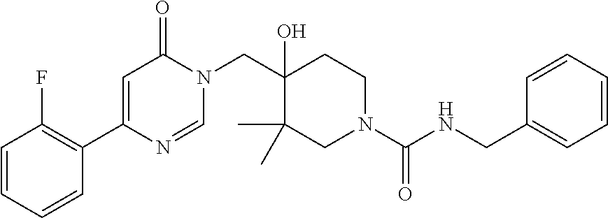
C1=CC=CC(C2=CC(=O)N(CC3(O)CCN(C(NCC4=CC=CC=C4)=O)CC3(C)C)C=N2)=C1F
